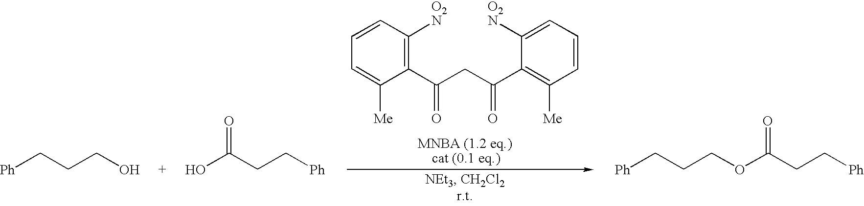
C1=CC([O2N])=C(C(CC(C2=C([Me])C=CC=C2[O2N])=O)=O)C([Me])=C1.[Ph]CCCO.OC(CC[Ph])=O.[Ph]CCCOC(CC[Ph])=O
